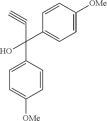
C1=C([OMe])C=CC(C(O)(C#C)C2=CC=C([OMe])C=C2)=C1
